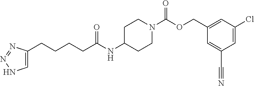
C(CC(NC1CCN(C(OCC2=CC(Cl)=CC(C#N)=C2)=O)CC1)=O)CCC1=CNN=N1
